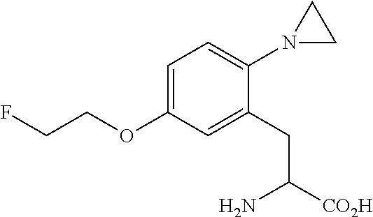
C1=C(OCCF)C=C(CC([CO2H])N)C(N2CC2)=C1
